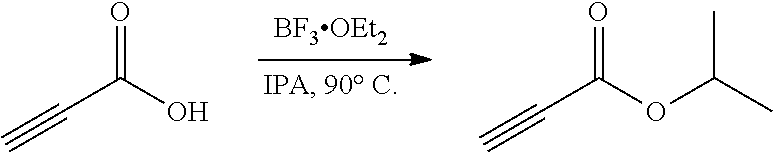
[BF3OEt2].C(C(O)=O)#C.C(C(OC(C)C)=O)#C
